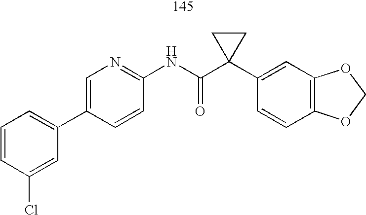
C1(C2=CC=CC(Cl)=C2)=CN=C(NC(C2(C3=CC4=C(C=C3)OCO4)CC2)=O)C=C1
